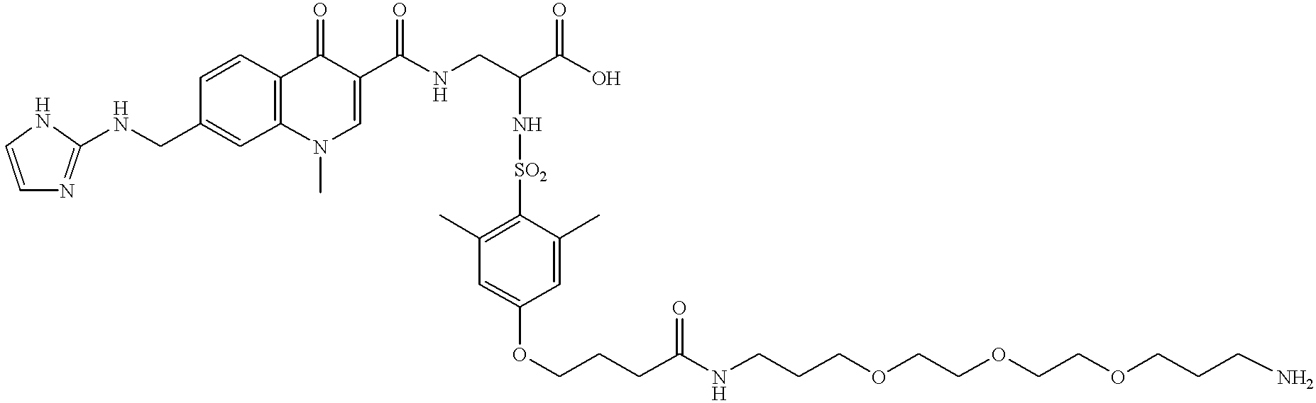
C1=CNC(NCC2=CC3=C(C=C2)C(=O)C(C(NCC(N[SO2]C2=C(C)C=C(OCCCC(NCCCOCCOCCOCCCN)=O)C=C2C)C(O)=O)=O)=CN3C)=N1
